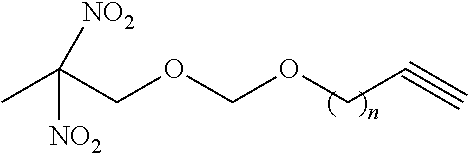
CC(COCOCC#C)([NO2])[NO2]
